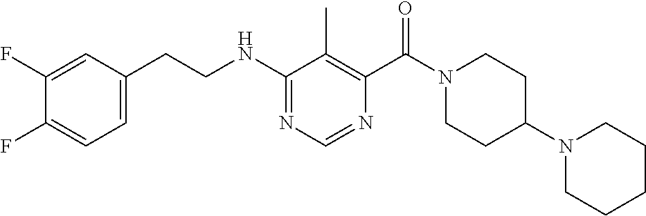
N(C1=NC=NC(C(N2CCC(N3CCCCC3)CC2)=O)=C1C)CCC1=CC=C(F)C(F)=C1
